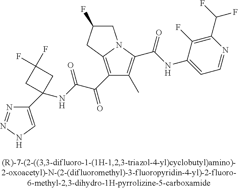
C1C(F)CC2=C(C(C(=O)NC3(C4=CNN=N4)CC(F)(F)C3)=O)C(C)=C(C(=O)NC3=CC=NC(C(F)F)=C3F)N12
